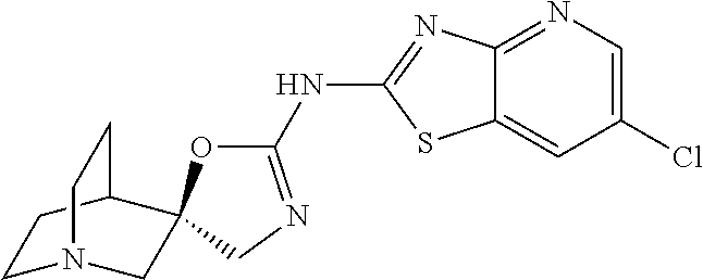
C1N2CC3(C(C1)CC2)OC(NC1=NC2=NC=C(Cl)C=C2S1)=NC3
